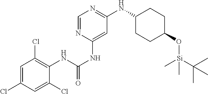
C1=C(Cl)C=C(Cl)C(NC(NC2=CC(NC3CCC(O[Si](C(C)(C)C)(C)C)CC3)=NC=N2)=O)=C1Cl
